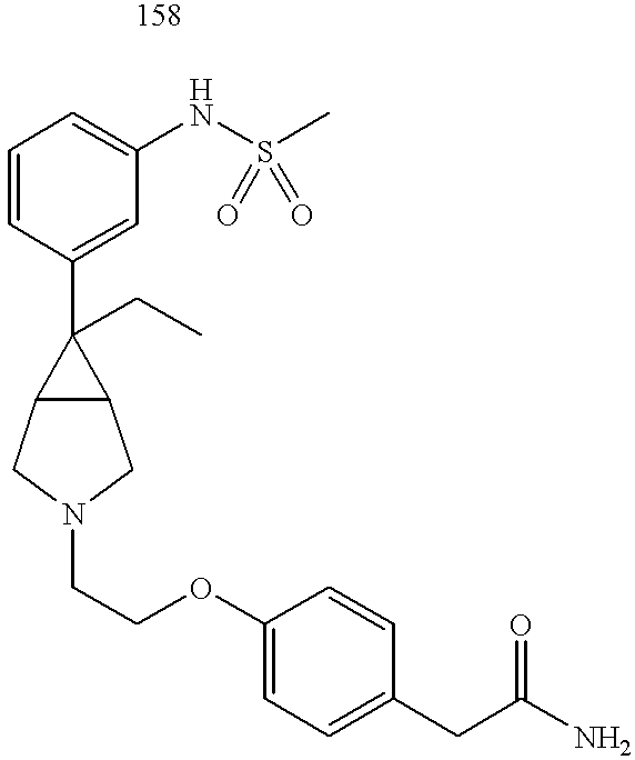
C1=CC(C2(CC)C3C2CN(CCOC2=CC=C(CC(N)=O)C=C2)C3)=CC(NS(C)(=O)=O)=C1
